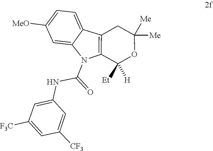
C1([Et])([H])OC([Me])([Me])CC2=C1N(C(NC1=CC([F3C])=CC([CF3])=C1)=O)C1=CC([MeO])=CC=C21
